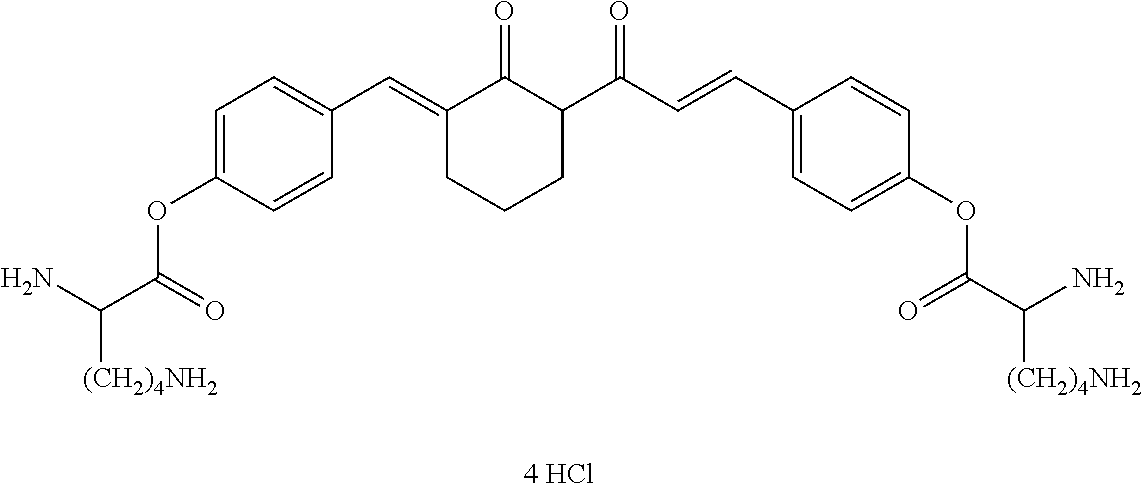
C1=C(OC(C(N)[(CH2)4NH2])=O)C=CC(C=C2C(=O)C(C(=O)C=CC3=CC=C(OC(C(N)[(CH2)4NH2])=O)C=C3)CCC2)=C1
